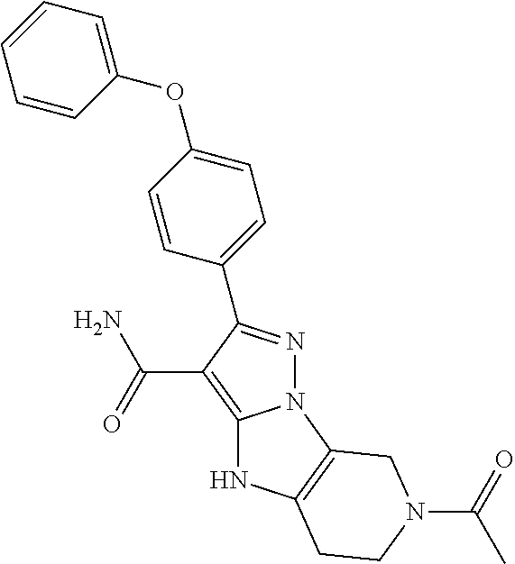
N12N=C(C3=CC=C(OC4=CC=CC=C4)C=C3)C(C(N)=O)=C1NC1=C2CN(C(C)=O)CC1
